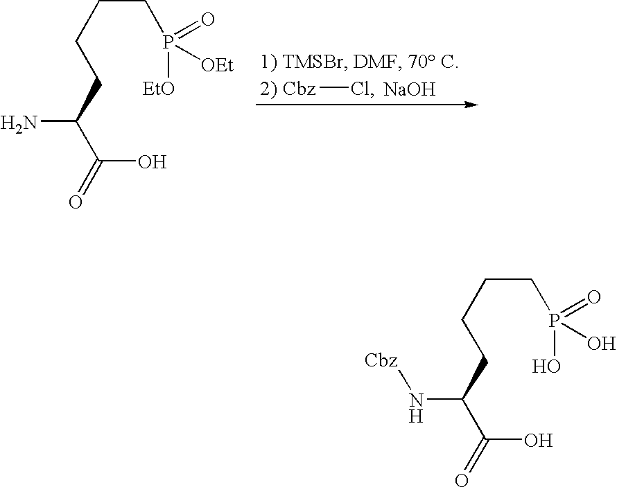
NC(CCCCP(=O)([EtO])[OEt])C(=O)O.[Cbz]Cl.[NaOH].N(C(CCCCP(=O)(O)O)C(=O)O)[Cbz]
